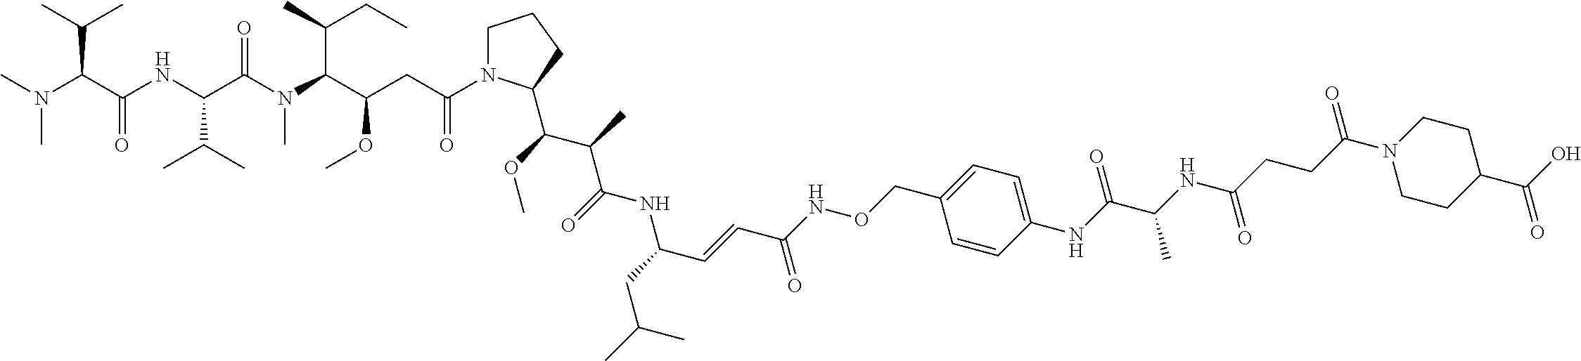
CC(C)CC(NC(C(C)C(OC)C1N(C(CC(C(N(C(C(NC(C(N(C)C)C(C)C)=O)C(C)C)=O)C)C(C)CC)OC)=O)CCC1)=O)C=CC(NOCC1=CC=C(NC(C(NC(CCC(N2CCC(C(O)=O)CC2)=O)=O)C)=O)C=C1)=O
